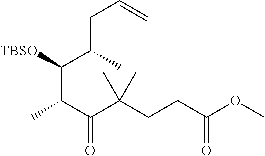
C(C([TBSO])C(CC=C)C)(C(C(CCC(OC)=O)(C)C)=O)C
